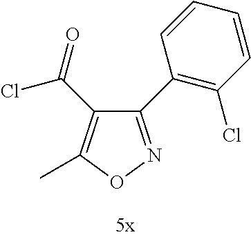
C1(C2=C(Cl)C=CC=C2)=NOC(C)=C1C(=O)Cl
